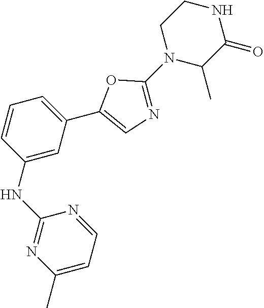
C1=CC(NC2=NC(C)=CC=N2)=CC(C2=CN=C(N3C(C)C(=O)NCC3)O2)=C1
